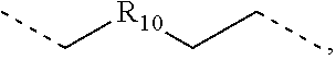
CC[R10]CCC
